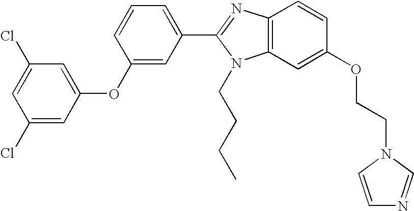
C1(Cl)=CC(Cl)=CC(OC2=CC(C3=NC4=C(N3CCCC)C=C(OCCN3C=CN=C3)C=C4)=CC=C2)=C1
